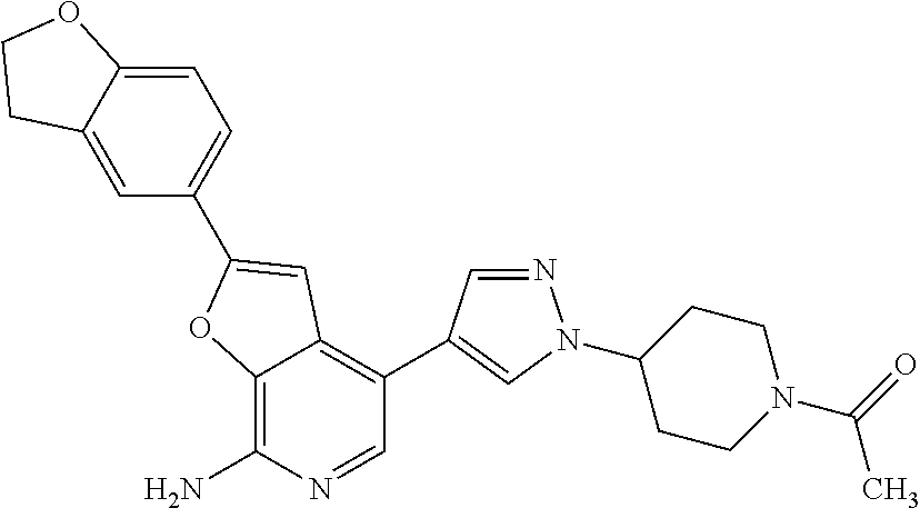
C12=C(N)N=CC(C3=CN(C4CCN(C(=O)C)CC4)N=C3)=C1C=C(C1=CC=C3C(=C1)CCO3)O2
